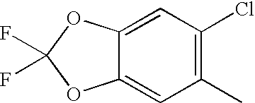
C12=CC(C)=C(Cl)C=C1OC(F)(F)O2
